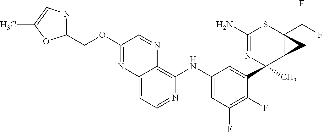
C1(N)=NC(C)(C2=CC(NC3=C4C(=CC=N3)N=C(OCC3=NC=C(C)O3)C=N4)=CC(F)=C2F)C2C(C(F)F)(S1)C2
